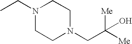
CCN1CCN(CC([Me])([Me])O)CC1
